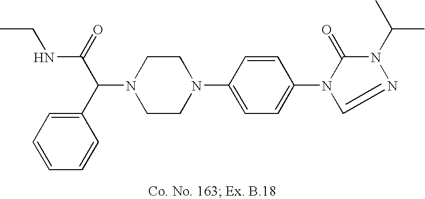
N1(C(C2=CC=CC=C2)C(=O)NCC)CCN(C2=CC=C(N3C(=O)N(C(C)C)N=C3)C=C2)CC1
